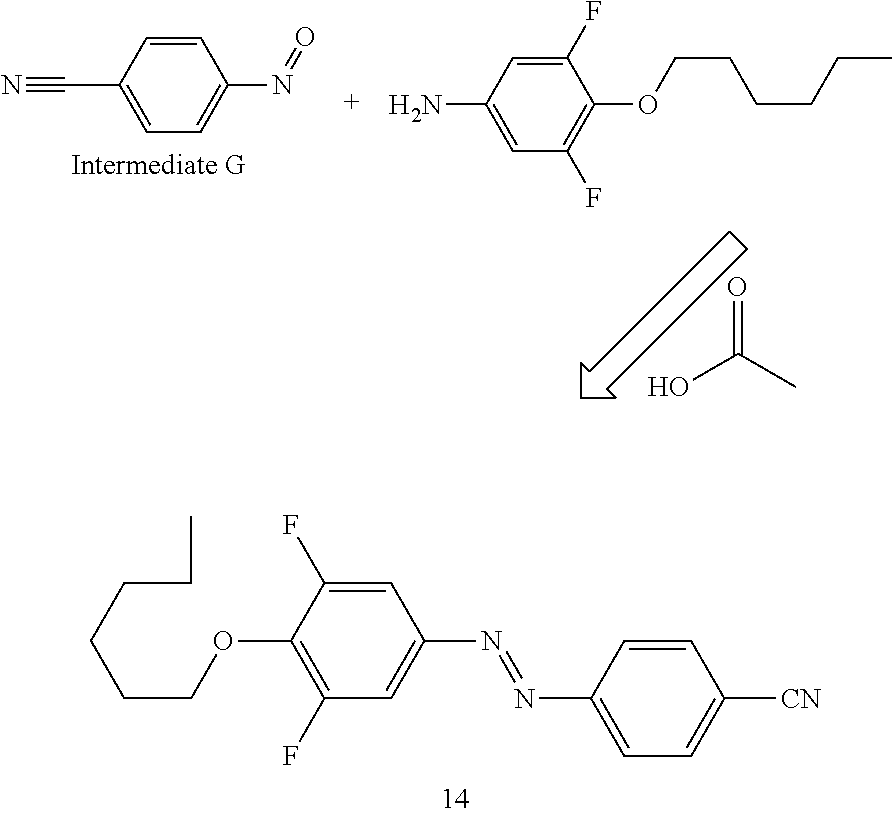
CC(O)=O.C1=C(N=O)C=CC(C#N)=C1.C1(F)=C(OCCCCCC)C(F)=CC(N)=C1.C1=C(F)C(OCCCCCC)=C(F)C=C1N=NC1=CC=C([CN])C=C1
